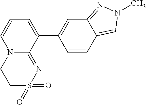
N12C(=NS(=O)(=O)CC1)C(C1=CC3=NN(C)C=C3C=C1)=CC=C2
